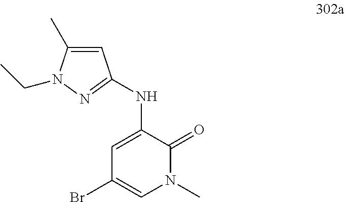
BrC1=CN(C)C(=O)C(NC2=NN(CC)C(C)=C2)=C1
